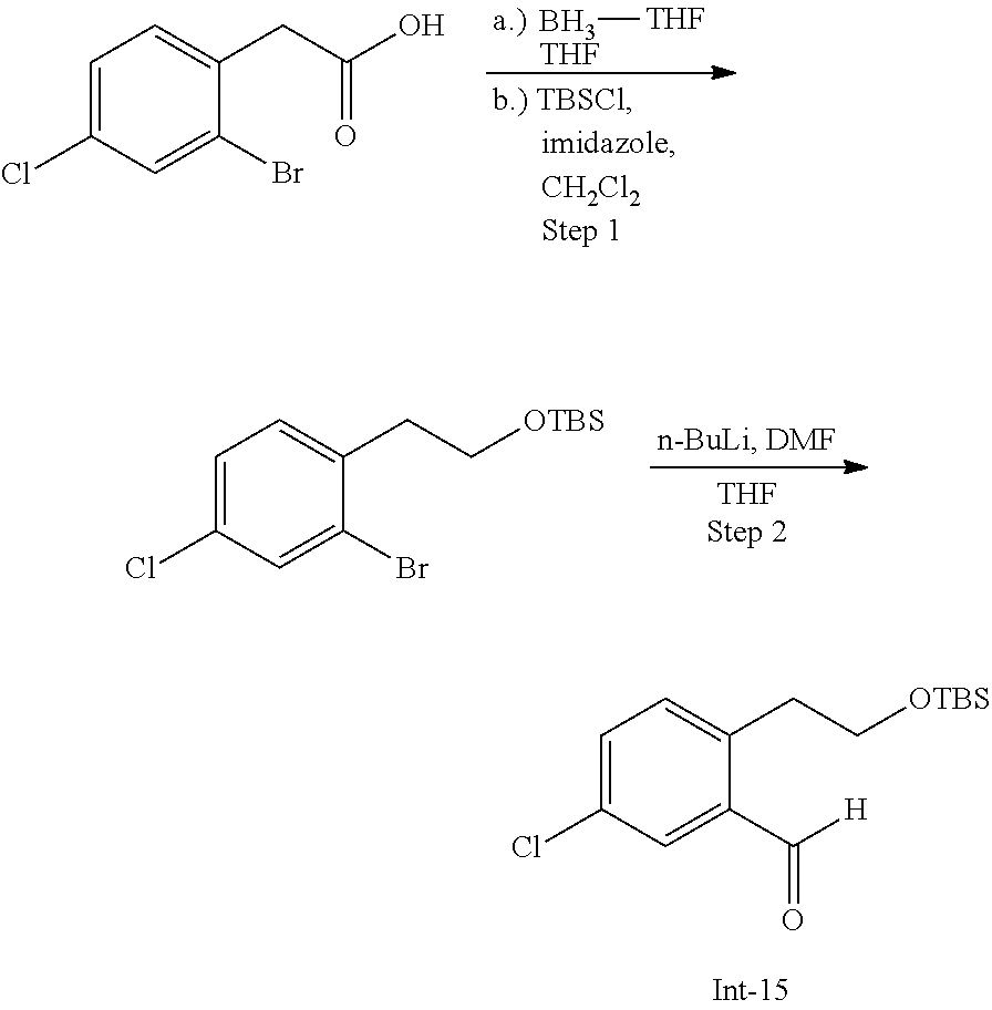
C1=C(Cl)C=C(C([H])=O)C(CC[OTBS])=C1.B[THF].[THF].C1=C(Cl)C=C(Br)C(CC(O)=O)=C1.C1=C(Cl)C=C(Br)C(CC[OTBS])=C1
